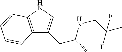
C12=C(NC=C1CC(NCC(C)(F)F)C)C=CC=C2
